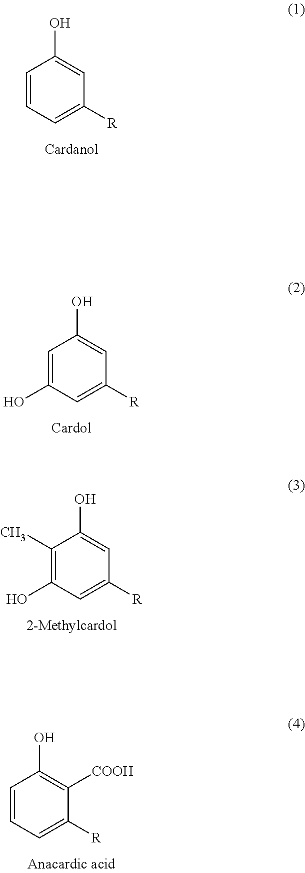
C1=CC=C([R])C=C1O.C1=C(O)C=C([R])C=C1O.C1(C)=C(O)C=C([R])C=C1O.C1=CC=C([R])C([COOH])=C1O
